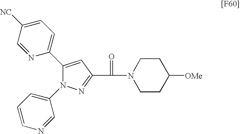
C1(C2=CC=C([NC])C=N2)=CC(C(=O)N2CCC([OMe])CC2)=NN1C1=CC=CN=C1
